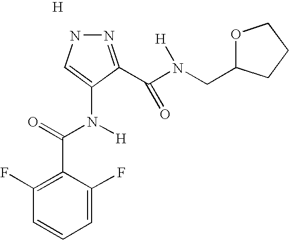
N1N=C(C(N(CC2OCCC2)[H])=O)C(N(C(=O)C2=C(F)C=CC=C2F)[H])=C1.[H]
